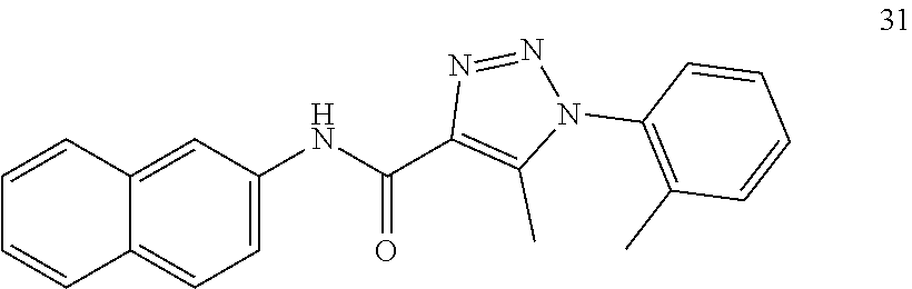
C1(NC(C2=C(C)N(C3=C(C)C=CC=C3)N=N2)=O)=CC=C2C(=C1)C=CC=C2
